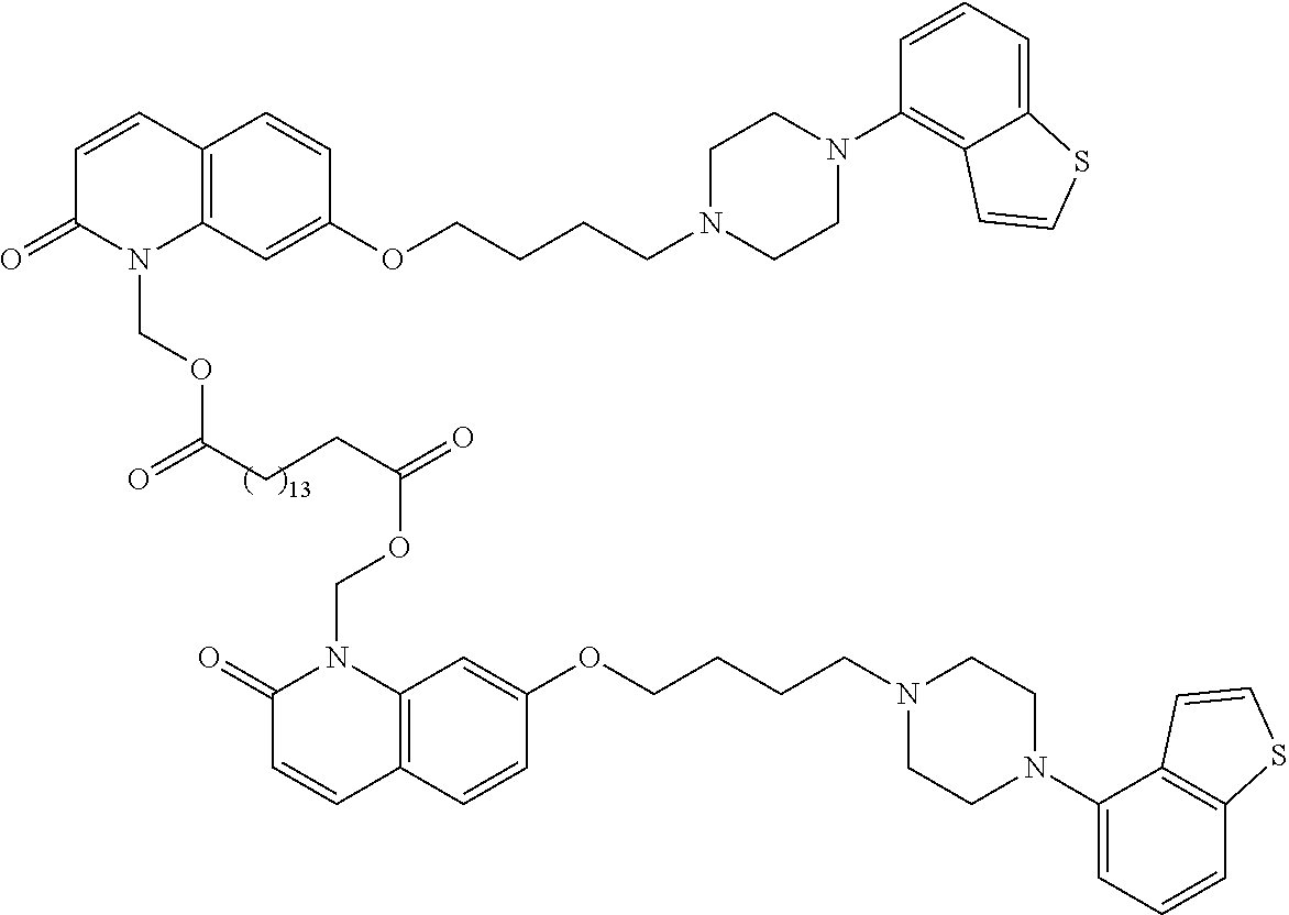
C1N(C2=CC=CC3=C2C=CS3)CCN(CCCCOC2=CC3=C(C=C2)C=CC(=O)N3COC(=O)CCC(=O)OCN2C(=O)C=CC3=C2C=C(OCCCCN2CCN(C4=C5C(=CC=C4)SC=C5)CC2)C=C3)C1
